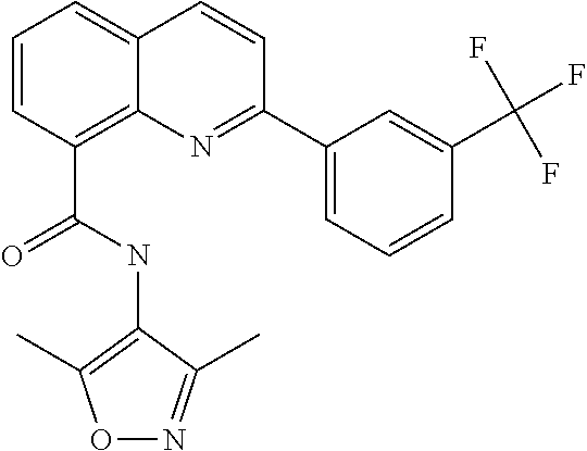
C(C1=C2C(=CC=C1)C=CC(C1=CC=CC(C(F)(F)F)=C1)=N2)(NC1=C(C)ON=C1C)=O
